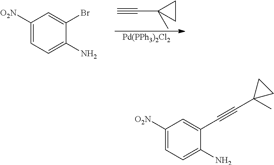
C1([O2N])=CC=C(N)C(Br)=C1.C#CC1(C)CC1.[Pd(PPh3)2Cl2].C1([O2N])=CC=C(N)C(C#CC2(C)CC2)=C1
